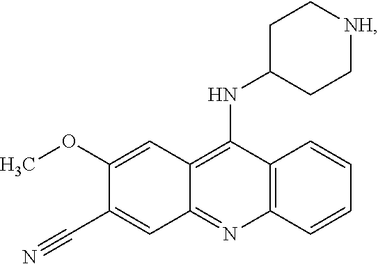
C12=C(N=C3C(=C1NC1CC[NH]CC1)C=C(OC)C(C#N)=C3)C=CC=C2
